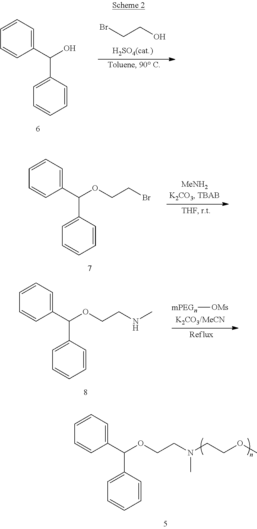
C(C1=CC=CC=C1)(C1=CC=CC=C1)OCCN(CCOC)C.C(C1=CC=CC=C1)(C1=CC=CC=C1)O.BrCCO.C(C1=CC=CC=C1)(C1=CC=CC=C1)OCCBr.C(C1=CC=CC=C1)(C1=CC=CC=C1)OCCNC.[mPEGn][OMs]
